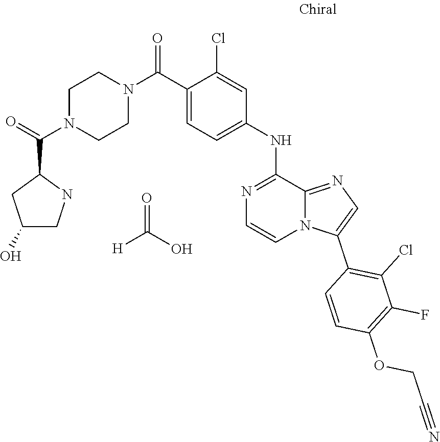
C1N(C(=O)C2CC(O)CN2)CCN(C(C2=CC=C(NC3=NC=CN4C3=NC=C4C3=C(Cl)C(F)=C(OCC#N)C=C3)C=C2Cl)=O)C1.[H]C(O)=O
